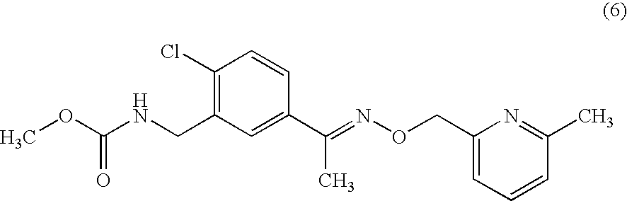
C1(Cl)=C(CNC(OC)=O)C=C(C(=NOCC2=CC=CC(C)=N2)C)C=C1
